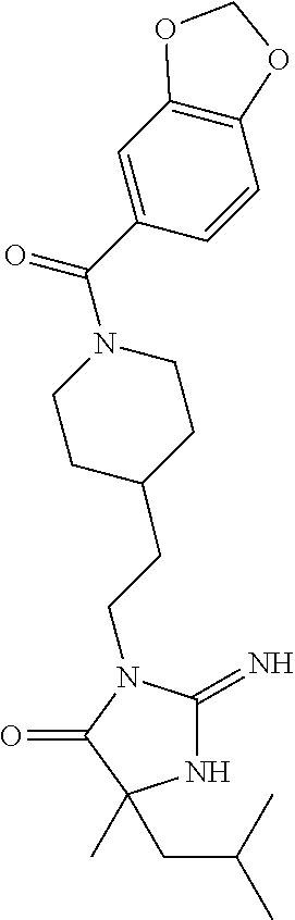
N1C(=N)N(CCC2CCN(C(=O)C3=CC4=C(C=C3)OCO4)CC2)C(=O)C1(C)CC(C)C
